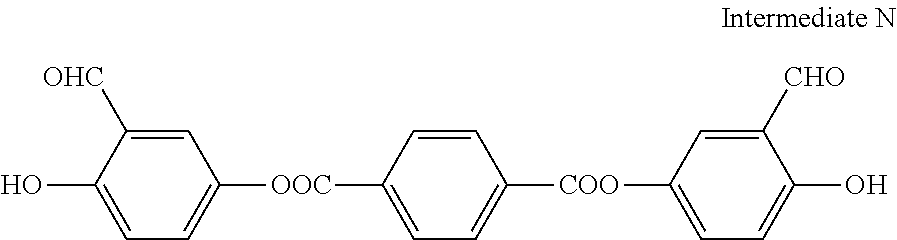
OC1=CC=C([OOC]C2=CC=C([COO]C3=CC=C(O)C([CHO])=C3)C=C2)C=C1[OHC]
